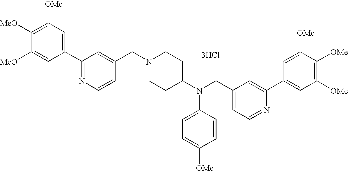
C1(C2=NC=CC(CN3CCC(N(CC4=CC=NC(C5=CC([OMe])=C([OMe])C([OMe])=C5)=C4)C4=CC=C([OMe])C=C4)CC3)=C2)=CC([OMe])=C([MeO])C([MeO])=C1.[3HCl]
